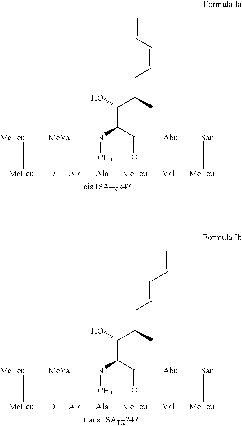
[MeLeu]1[MeVal]N(C)C(C(O)C(CC=CC=C)C)C(=O)[Abu][Sar][MeLeu][Val][MeLeu][Ala][Ala][D][MeLeu]1.[MeLeu]1[MeVal]N(C)C(C(O)C(CC=CC=C)C)C(=O)[Abu][Sar][MeLeu][Val][MeLeu][Ala][Ala][D][MeLeu]1
